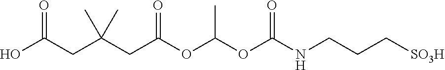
OC(CC(CC(OC(OC(NCCC[SO3H])=O)C)=O)(C)C)=O
